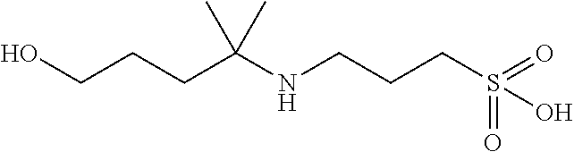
OCCCC(NCCCS(O)(=O)=O)(C)C
